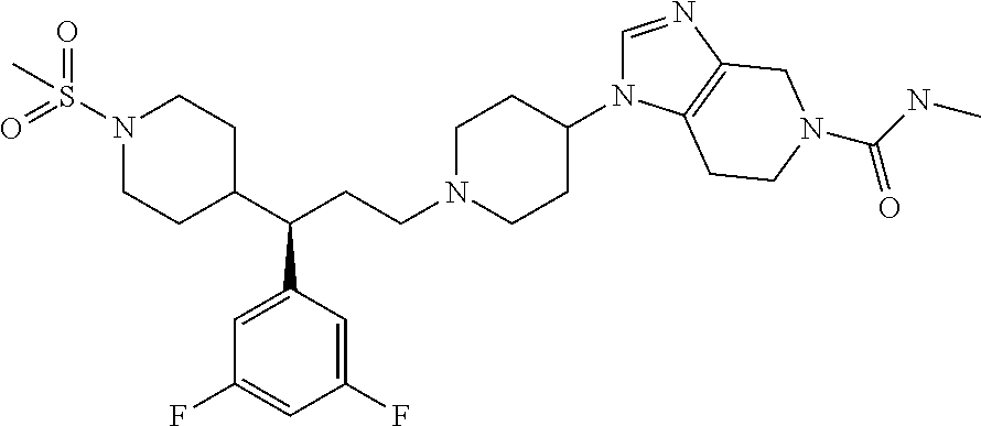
N1(S(=O)(=O)C)CCC(C(CCN2CCC(N3C=NC4=C3CCN(C(=O)NC)C4)CC2)C2=CC(F)=CC(F)=C2)CC1
